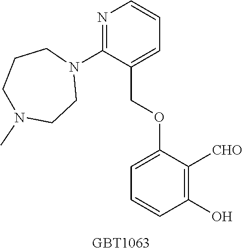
N1=C(N2CCCN(C)CC2)C(COC2=CC=CC(O)=C2[CHO])=CC=C1
